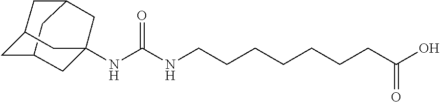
N(C(NCCCCCCCC(O)=O)=O)C12CC3CC(CC(C1)C3)C2
